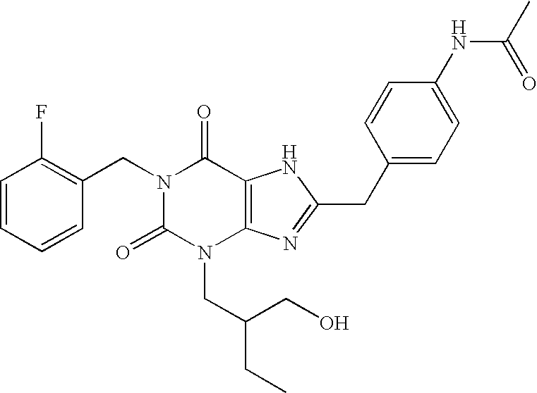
C1=CC=CC(CN2C(=O)N(CC(CC)CO)C3=C(C2=O)NC(CC2=CC=C(NC(=O)C)C=C2)=N3)=C1F
